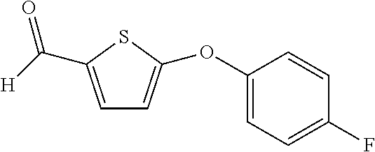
C1=C(C([H])=O)SC(OC2=CC=C(F)C=C2)=C1
